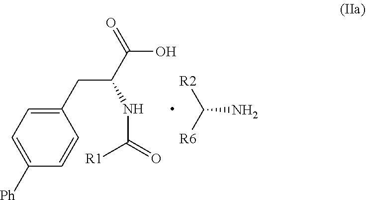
C(N)([R6])[R2].C1=C([Ph])C=CC(CC(C(O)=O)NC(=O)[R1])=C1
